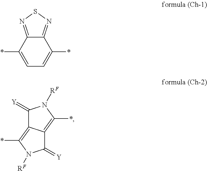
C12=NSN=C1C(*)=CC=C2*.C1(=[Y])C2=C(*)N([RF])C(=[Y])C2=C(*)N1[RF]
